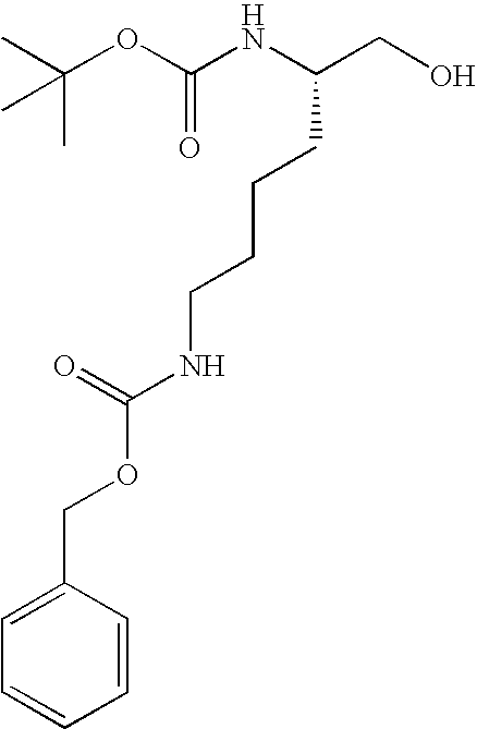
C(OC(NC(CO)CCCCNC(OCC1=CC=CC=C1)=O)=O)(C)(C)C
